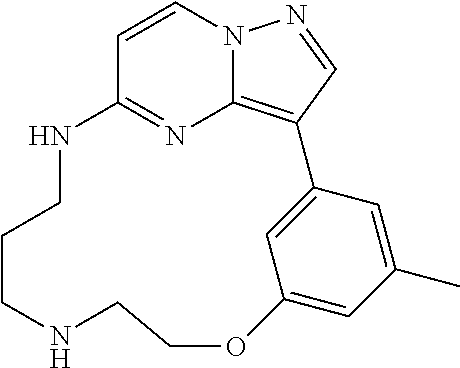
C12=NC3=C(C=NN3C=C1)C1=CC(=CC(C)=C1)OCCNCCCN2
